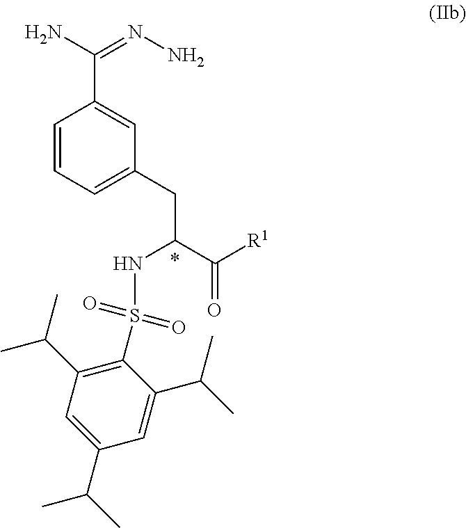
C1=CC=C(CC(NS(=O)(=O)C2=C(C(C)C)C=C(C(C)C)C=C2C(C)C)C([R1])=O)C=C1C(N)=NN
